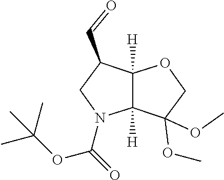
C1N(C(=O)OC(C)(C)C)C2([H])C([H])(C1C=O)OCC2(OC)OC
